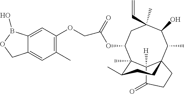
C12([H])C(=O)CCC13C(C)C(O)C(C)(C=C)CC(OC(COC1=C(C)C=C4C(=C1)B(O)OC4)=O)C2(C)C(C)CC3
